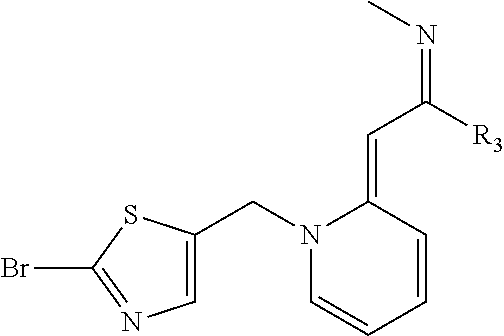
C1=CC=CC(=CC([R3])=NC)N1CC1=CN=C(Br)S1
